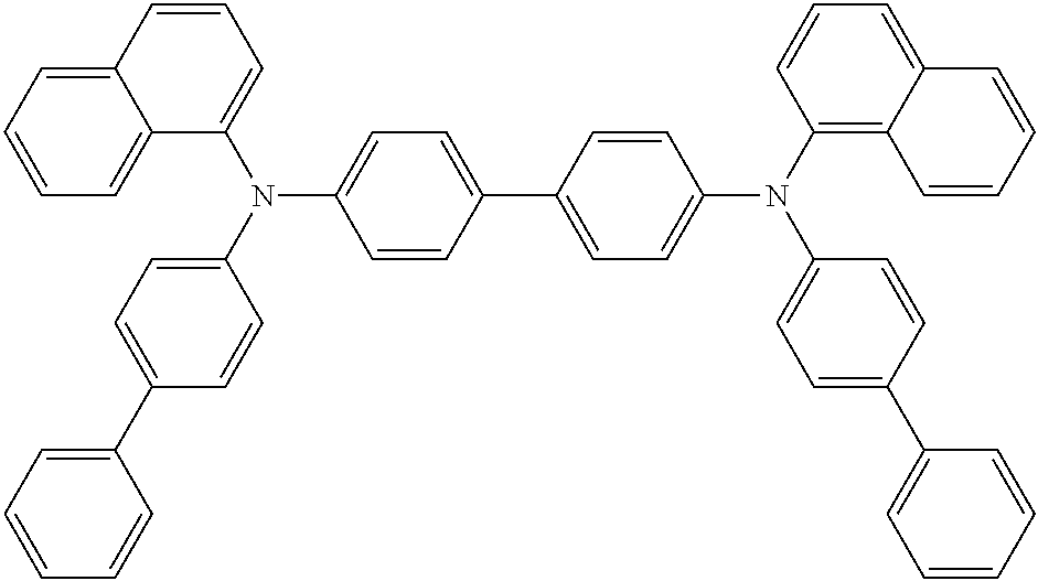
C1=CC(C2=CC=C(N(C3=C4C(=CC=C3)C=CC=C4)C3=CC=C(C4=CC=CC=C4)C=C3)C=C2)=CC=C1N(C1=CC=C(C2=CC=CC=C2)C=C1)C1=CC=CC2=CC=CC=C12
